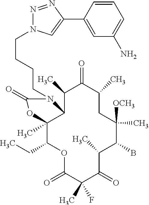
O1C(=O)C(C)(F)C(=O)C(C)C(B)C([OCH3])(C)CC(C)C(=O)C(C)C2C(C)(C1CC)OC(=O)N2CCCCN1N=NC(C2=CC(N)=CC=C2)=C1
